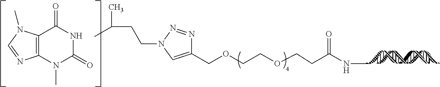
C1(COCCOCCC(NC)=O)=CN(CCC(C)C)N=N1.C12=C(N(C)C(=O)NC1=O)N=CN2C
